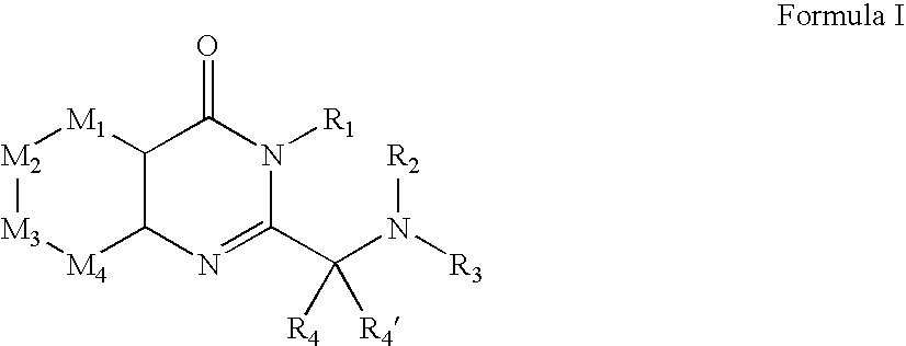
[M2]1[M3][M4]C2C([M1]1)C(=O)N([R1])C(C(N([R3])[R2])([R4])[R4])=N2
